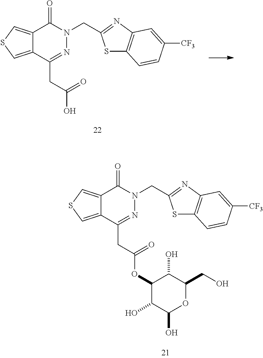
S1C2=C(N=C1CN1N=C(CC(O)=O)C3=CSC=C3C1=O)C=C([CF3])C=C2.S1C2=C(N=C1CN1N=C(CC(OC3C(O)C(O)OC(CO)C3O)=O)C3=CSC=C3C1=O)C=C([CF3])C=C2
